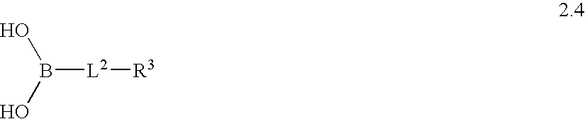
B([L2][R3])(O)O
